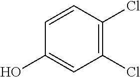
C1=CC(Cl)=C(Cl)C=C1O
